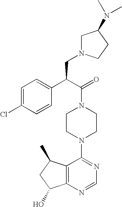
C(N1CCN(C2=NC=NC3=C2C(C)CC3O)CC1)(C(C1=CC=C(Cl)C=C1)CN1CC(N(C)C)CC1)=O
